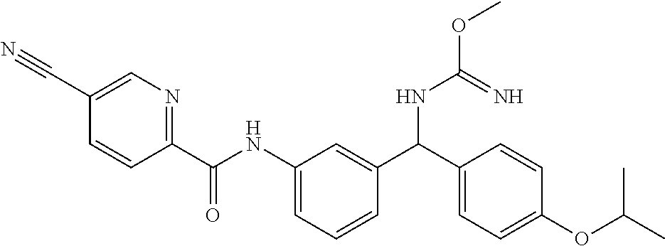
C1=C(C#N)C=CC(C(NC2=CC=CC(C(C3=CC=C(OC(C)C)C=C3)NC(=N)OC)=C2)=O)=N1
